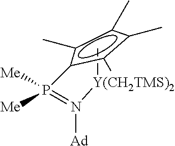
C[Y(CH2TMS)2]N(=P(c1c(C)c(C)c(C)c1C)([Me])[Me])[Ad]
